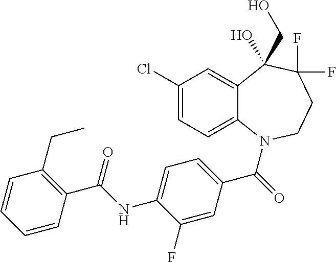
C12=CC(Cl)=CC=C1N(C(=O)C1=CC=C(NC(C3=C(CC)C=CC=C3)=O)C(F)=C1)CCC(F)(F)C2(CO)O
